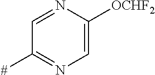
C1=NC([OCHF2])=CN=C1[#]
